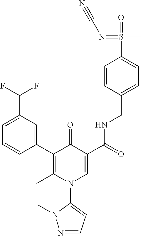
C1=C(C(F)F)C=C(C2=C(C)N(C3=CC=NN3C)C=C(C(=O)NCC3=CC=C(S(=O)(C)=NC#N)C=C3)C2=O)C=C1
